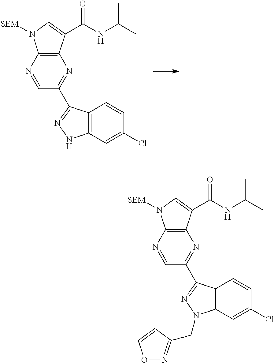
C12=C(N=CC(C3=NNC4=C3C=CC(Cl)=C4)=N1)N([SEM])C=C2C(NC(C)C)=O.C12=C(N=CC(C3=NN(CC4=NOC=C4)C4=C3C=CC(Cl)=C4)=N1)N([SEM])C=C2C(NC(C)C)=O
